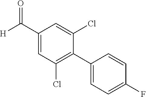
C1(C([H])=O)=CC(Cl)=C(C2=CC=C(F)C=C2)C(Cl)=C1
